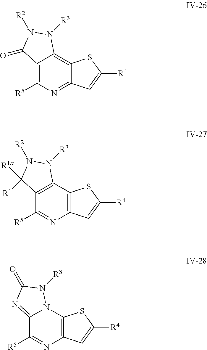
C12=C(C3=C(N=C1[R5])C=C([R4])S3)N([R3])N([R2])C2([R1a])[R1].C12=C([R5])N=C3C(=C1N([R3])N([R2])C2=O)SC([R4])=C3.C12=NC(=O)N([R3])N1C1=C(N=C2[R5])C=C([R4])S1
